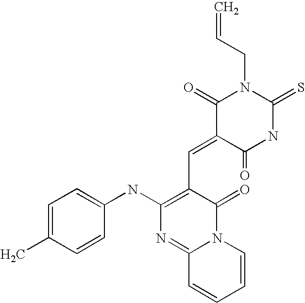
C=CCN1C(=O)C(=CC2=C(NC3=CC=C(C)C=C3)N=C3N(C2=O)C=CC=C3)C(=O)NC1=S
